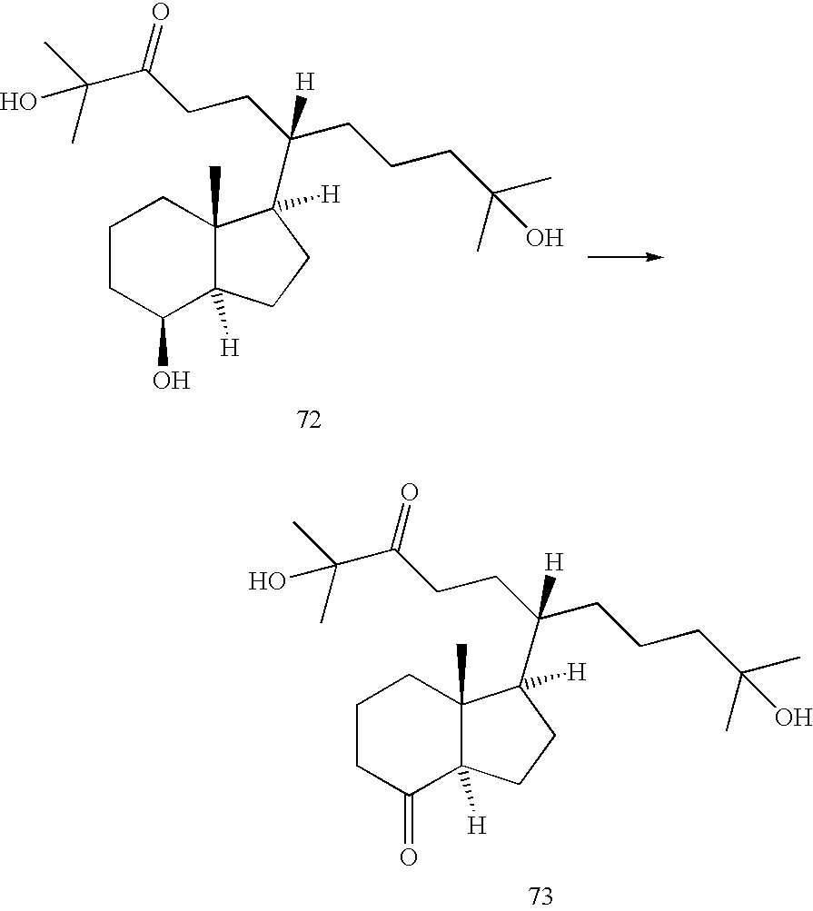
C1CC(O)C2([H])C(C)(C1)C(C(CCCC(O)(C)C)(CCC(C(O)(C)C)=O)[H])([H])CC2.C1CC(=O)C2([H])C(C)(C1)C(C(CCCC(O)(C)C)(CCC(C(O)(C)C)=O)[H])([H])CC2
